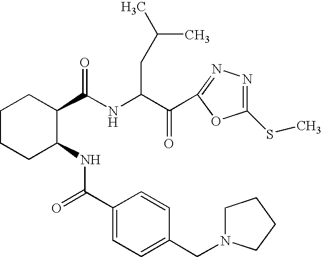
C1CCC(NC(=O)C2=CC=C(CN3CCCC3)C=C2)C(C(NC(C(C2=NN=C(SC)O2)=O)CC(C)C)=O)C1
